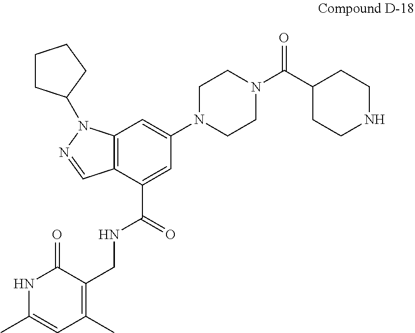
C12=C(C(C(=O)NCC3=C(C)C=C(C)NC3=O)=CC(N3CCN(C(C4CCNCC4)=O)CC3)=C1)C=NN2C1CCCC1
